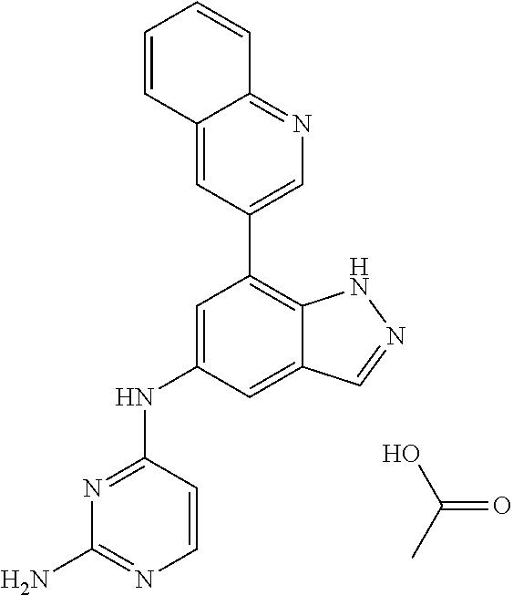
N1=C(NC2=CC(C3=CN=C4C(=C3)C=CC=C4)=C3C(=C2)C=NN3)C=CN=C1N.OC(=O)C
